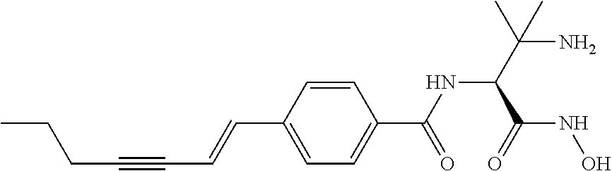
C(C1=CC=C(C(=O)NC(C(C)(N)C)C(=O)NO)C=C1)=CC#CCCC
